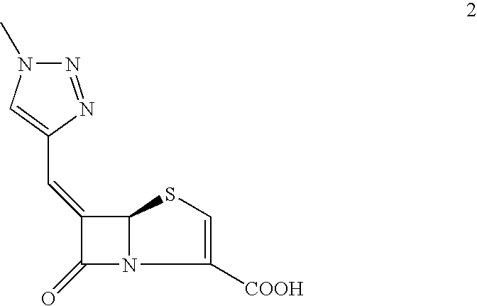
C1(=CC2=CN(C)N=N2)C(=O)N2C1SC=C2[COOH]
